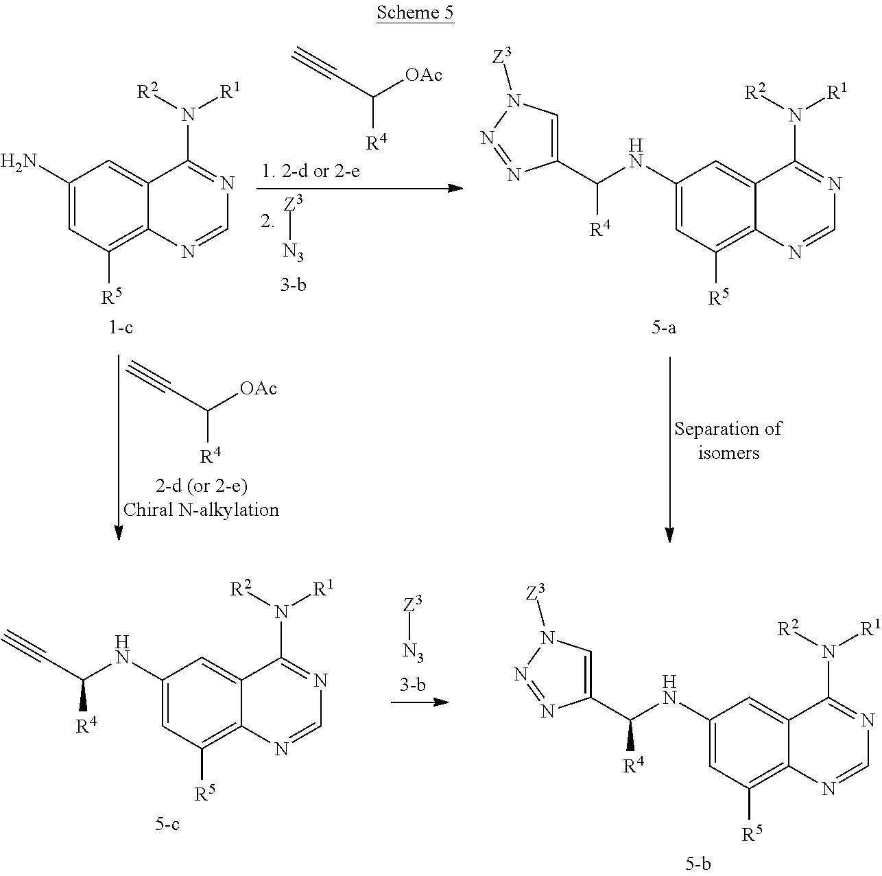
[R4]C(C#C)[OAc].[Z3][N3].[R4]C(C#C)[OAc].C1(N)=CC([R5])=C2C(=C1)C(N([R2])[R1])=NC=N2.C1(NC(C2=CN([Z3])N=N2)[R4])=CC([R5])=C2C(=C1)C(N([R2])[R1])=NC=N2.C1(NC(C#C)[R4])=CC([R5])=C2C(=C1)C(N([R2])[R1])=NC=N2.[Z3][N3].C1(NC(C2=CN([Z3])N=N2)[R4])=CC([R5])=C2C(=C1)C(N([R2])[R1])=NC=N2
